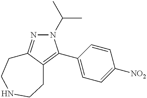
N1(C(C)C)N=C2C(=C1C1=CC=C([NO2])C=C1)CCNCC2
